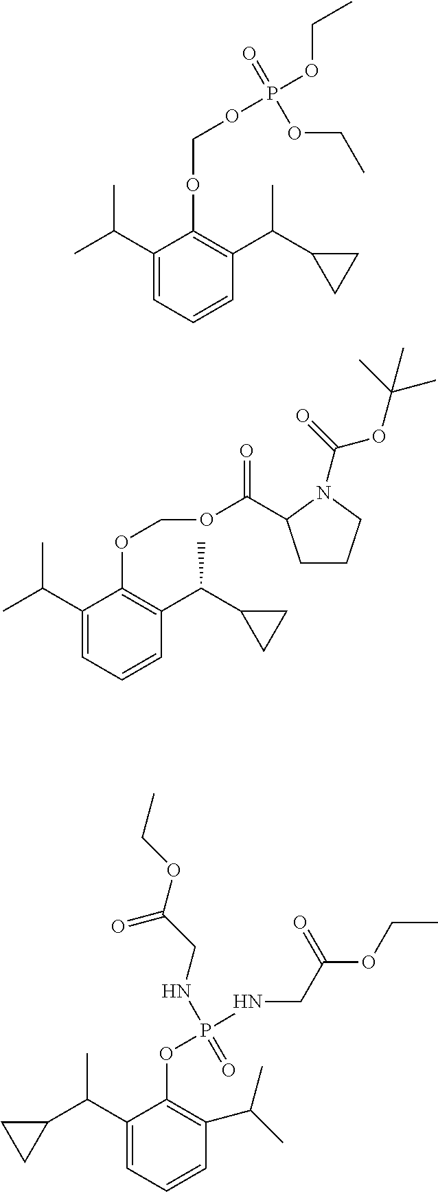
C1(C(C)C)=CC=CC(C(C2CC2)C)=C1OCOP(=O)(OCC)OCC.C1(C(C)C)=CC=CC(C(C2CC2)C)=C1OCOC(=O)C1CCCN1C(OC(C)(C)C)=O.C1(C(C2CC2)C)=CC=CC(C(C)C)=C1OP(NCC(=O)OCC)(=O)NCC(OCC)=O
